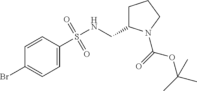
BrC1=CC=C(S(NCC2CCCN2C(=O)OC(C)(C)C)(=O)=O)C=C1
